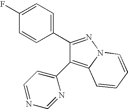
C1(C2=NN3C(=C2C2=CC=NC=N2)C=CC=C3)=CC=C(F)C=C1
